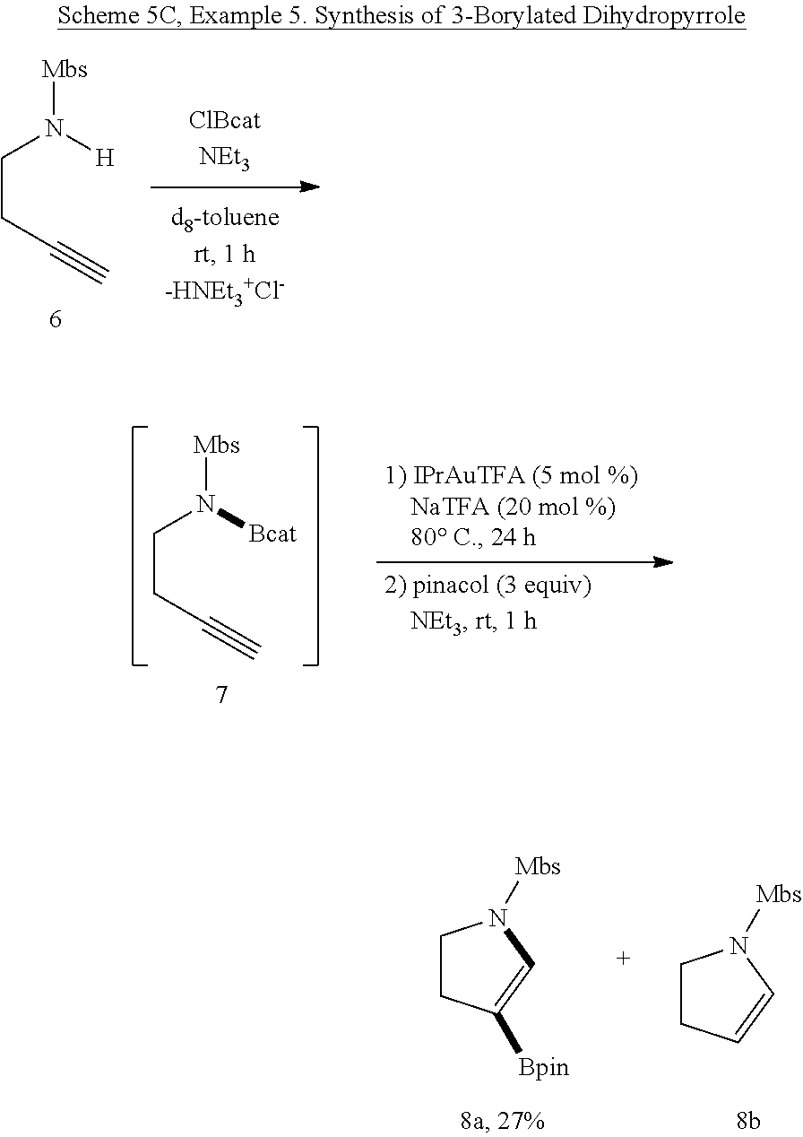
[Mbs]N([H])CCC#C.[Mbs]N([Bcat])CCC#C.C1CC([Bpin])=CN1[Mbs].C1CC=CN1[Mbs]
